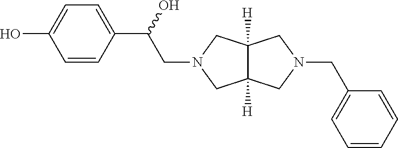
C12([H])C([H])(CN(CC3=CC=CC=C3)C1)CN(CC(C1=CC=C(O)C=C1)O)C2
